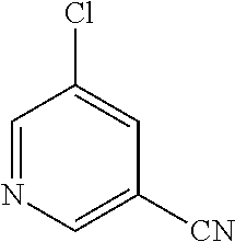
C1=NC=C([CN])C=C1Cl
